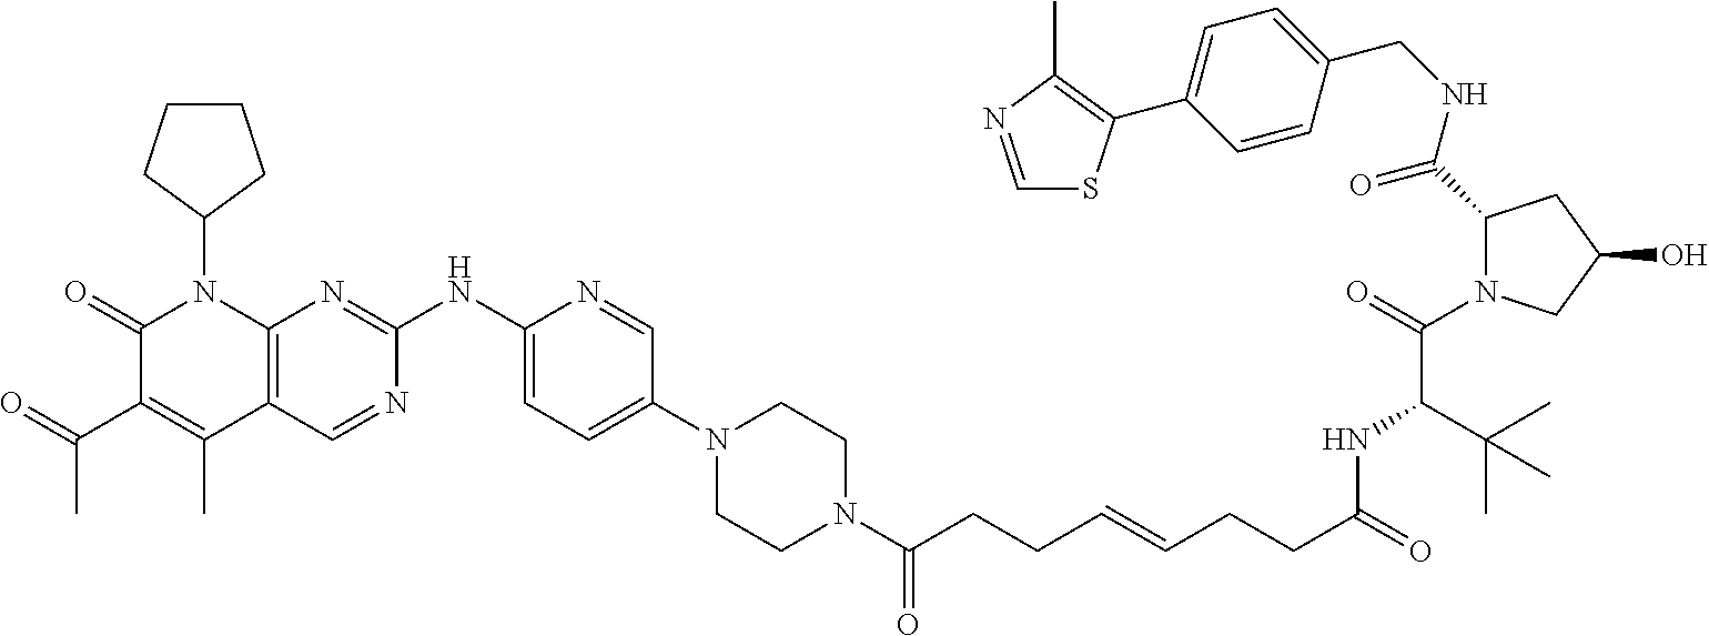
C1(=O)C(C(C)=O)=C(C)C2=C(N1C1CCCC1)N=C(NC1=CC=C(N3CCN(C(CCC=CCCC(=O)NC(C(N4C(C(NCC5=CC=C(C6=C(C)N=CS6)C=C5)=O)CC(O)C4)=O)C(C)(C)C)=O)CC3)C=N1)N=C2
